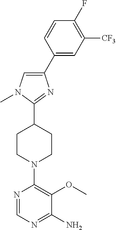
C1(C2=CC([CF3])=C(F)C=C2)=CN(C)C(C2CCN(C3=C(OC)C(N)=NC=N3)CC2)=N1
